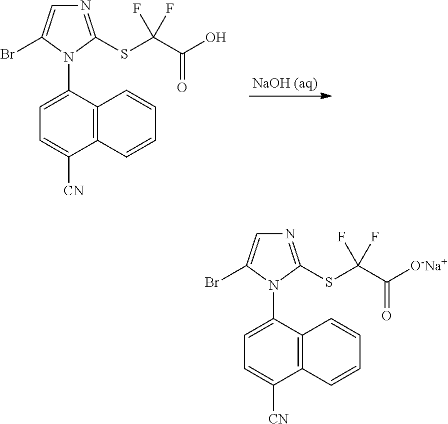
C1=C(N2C(SC(C([O-Na+])=O)(F)F)=NC=C2Br)C2=C(C([CN])=C1)C=CC=C2.C1=C(N2C(SC(C(O)=O)(F)F)=NC=C2Br)C2=C(C([CN])=C1)C=CC=C2
